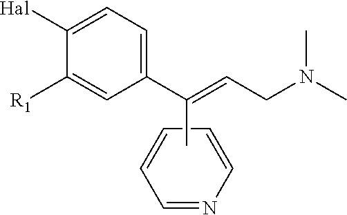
C1=NC=CC=C1.C1=C(C(=CCN(C)C)C)C=C([R1])C([Hal])=C1
